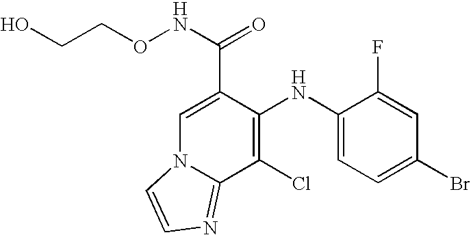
C1(NC2=C(Cl)C3=NC=CN3C=C2C(NOCCO)=O)=CC=C(Br)C=C1F
